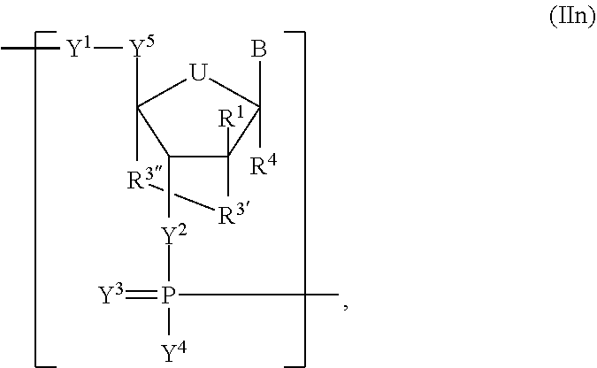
C1([Y2]P([Y4])(C)=[Y3])C2([R1])C(B)([R4])[U]C1([Y5][Y1]C)[R3][R3]2
